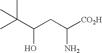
C(C(CC([CO2H])N)O)(C)(C)C
